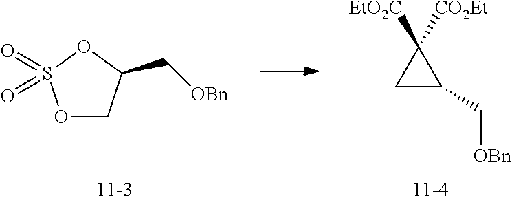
C1C(C[OBn])C1([CO2Et])[EtO2C].O1CC(C[OBn])OS1(=O)=O
